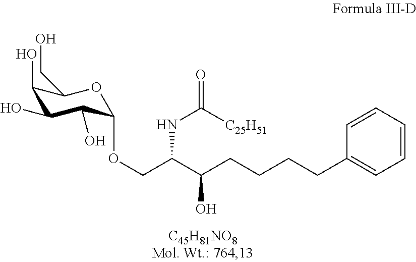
C1(O)C(O)C(O)C(OCC(C(CCCCC2=CC=CC=C2)O)NC(=O)[C25H51])OC1CO
